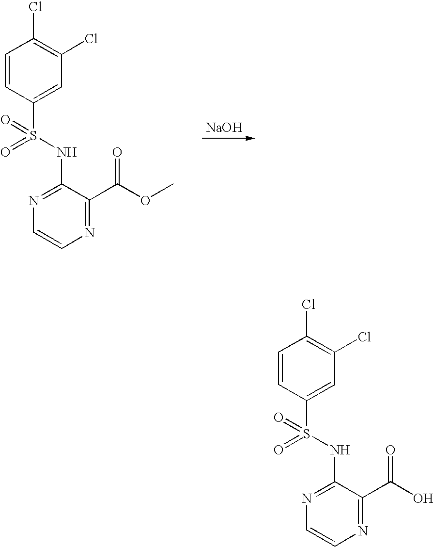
C1=CC(S(NC2=NC=CN=C2C(OC)=O)(=O)=O)=CC(Cl)=C1Cl.[NaOH].C1=CC(S(NC2=NC=CN=C2C(O)=O)(=O)=O)=CC(Cl)=C1Cl
